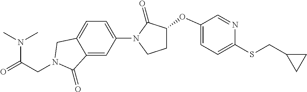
N(C(=O)CN1CC2=CC=C(N3C(=O)C(OC4=CC=C(SCC5CC5)N=C4)CC3)C=C2C1=O)(C)C
